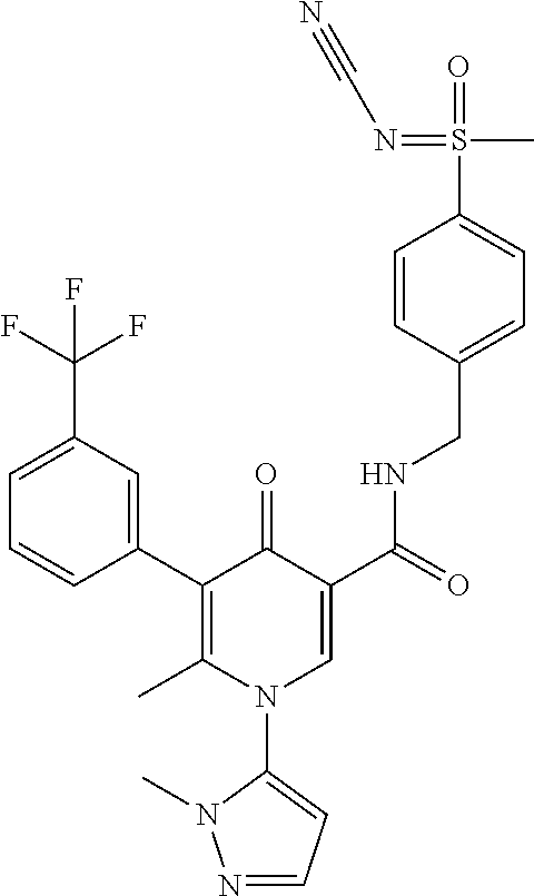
C1(C2=C(C)N(C3=CC=NN3C)C=C(C(NCC3=CC=C(S(=O)(C)=NC#N)C=C3)=O)C2=O)=CC(C(F)(F)F)=CC=C1
